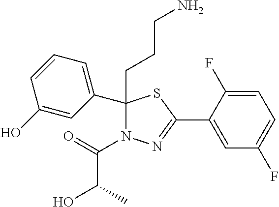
C1=C(F)C(C2=NN(C(=O)C(O)C)C(CCCN)(C3=CC=CC(O)=C3)S2)=CC(F)=C1
